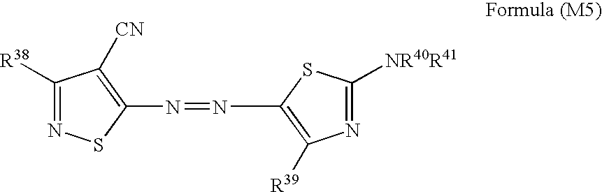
N(=NC1=C([CN])C([R38])=NS1)C1=C([R39])N=C([NR40R41])S1
